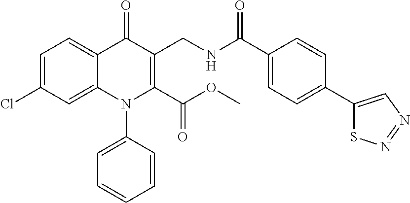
C1=C(Cl)C=C2C(=C1)C(=O)C(CNC(C1=CC=C(C3=CN=NS3)C=C1)=O)=C(C(OC)=O)N2C1=CC=CC=C1
